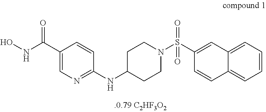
C1C(NC2=NC=C(C(=O)NO)C=C2)CCN(S(C2=CC3=CC=CC=C3C=C2)(=O)=O)C1
